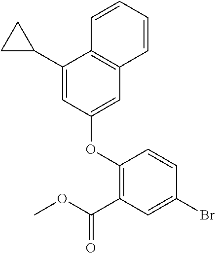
C1(C2CC2)=CC(OC2=C(C(OC)=O)C=C(Br)C=C2)=CC2=C1C=CC=C2
